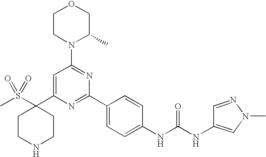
C1(C2=CC(N3C(C)COCC3)=NC(C3=CC=C(NC(=O)NC4=CN(C)N=C4)C=C3)=N2)(S(C)(=O)=O)CCNCC1
